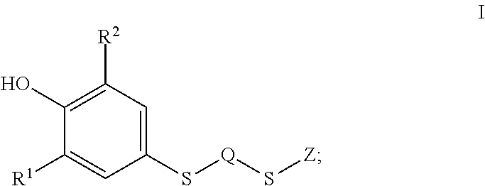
C1(O)=C([R2])C=C(S[Q]S[Z])C=C1[R1]
